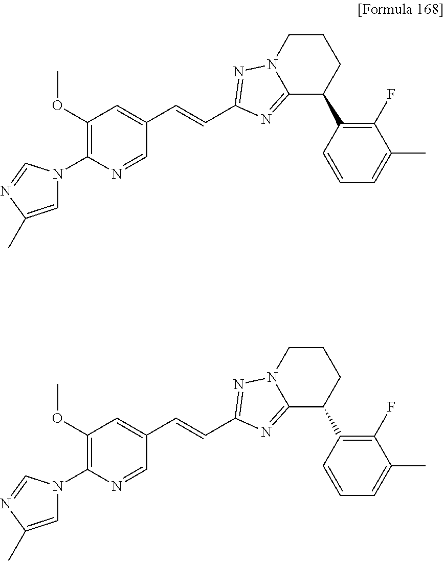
C1CN2C(=NC(C=CC3=CC(OC)=C(N4C=C(C)N=C4)N=C3)=N2)C(C2=C(F)C(C)=CC=C2)C1.C1CN2C(=NC(C=CC3=CC(OC)=C(N4C=C(C)N=C4)N=C3)=N2)C(C2=C(F)C(C)=CC=C2)C1
